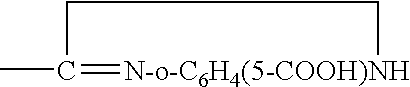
CC1=[N-o-C6H4(5-COOH)NH]CC1
